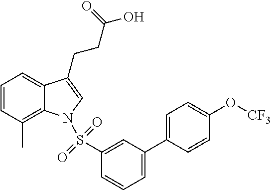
C1=CC(C)=C2C(=C1)C(CCC(O)=O)=CN2S(C1=CC(C2=CC=C(O[CF3])C=C2)=CC=C1)(=O)=O
